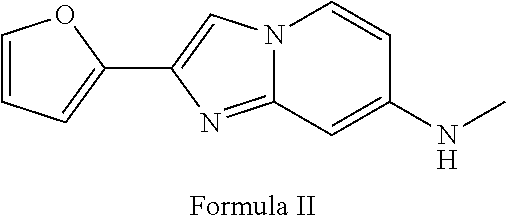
N12C(=NC(C3=CC=CO3)=C1)C=C(NC)C=C2
